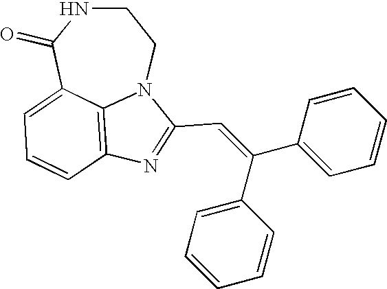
C1(=O)C2=CC=CC3=C2N(CCN1)C(C=C(C1=CC=CC=C1)C1=CC=CC=C1)=N3
